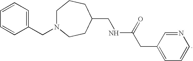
C1=CC=CC(CN2CCCC(CNC(=O)CC3=CC=CN=C3)CC2)=C1
